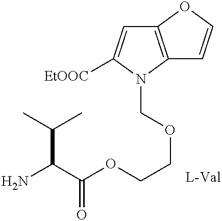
C12=C(N(COCCOC(C(N)C(C)C)=O)C([EtOOC])=C1)C=CO2
